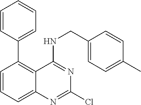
C1=CC=CC=C1C1=C2C(=CC=C1)N=C(Cl)N=C2NCC1=CC=C(C)C=C1
